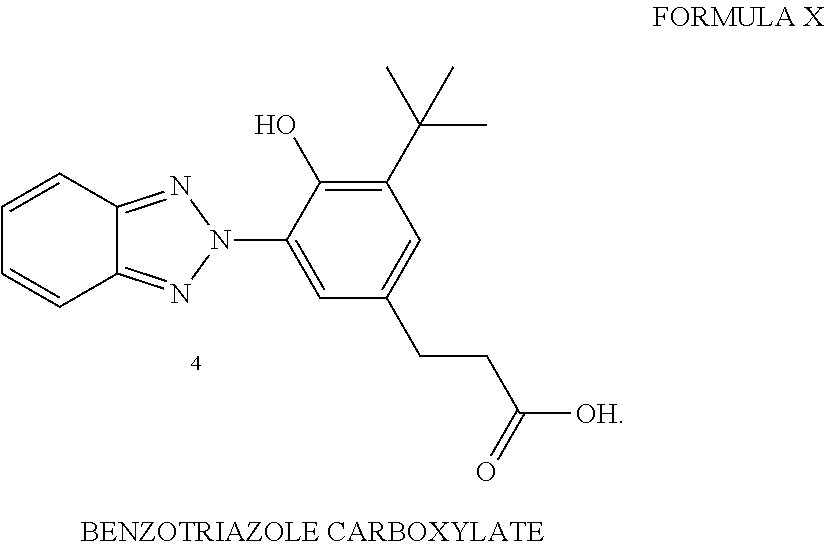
C1(N2N=C3C(=N2)C=CC=C3)=CC(CCC(=O)[OH])=CC(C(C)(C)C)=C1O
